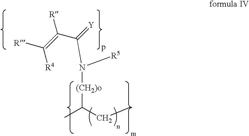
C(=C(C(=[Y])N([(CH2)o]C(CC)C)[R5])[R])([R])[R4]
